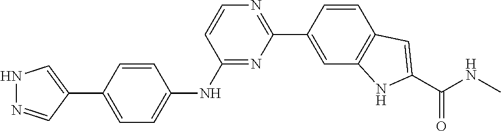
N1N=CC(C2=CC=C(NC3=NC(C4=CC5=C(C=C4)C=C(C(NC)=O)N5)=NC=C3)C=C2)=C1
